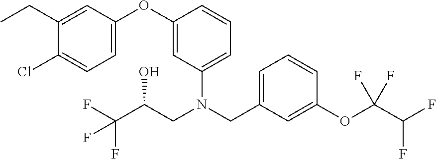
C1=C(OC2=CC(N(CC3=CC=CC(OC(C(F)F)(F)F)=C3)CC(C(F)(F)F)O)=CC=C2)C=C(CC)C(Cl)=C1
